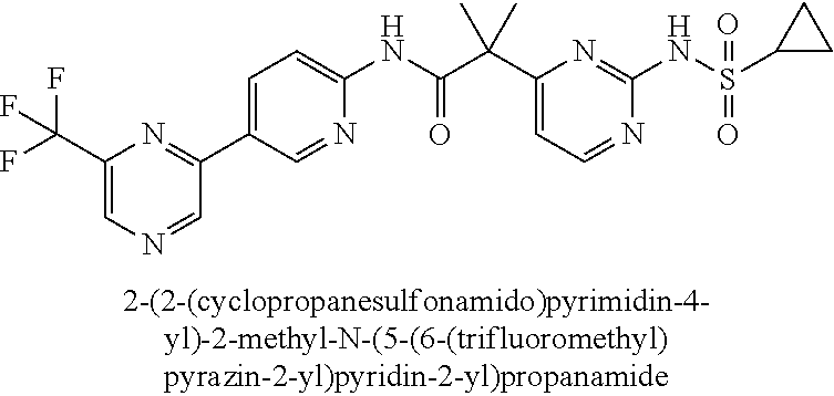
C1(NC(=O)C(C2=CC=NC(NS(=O)(=O)C3CC3)=N2)(C)C)=CC=C(C2=NC(C(F)(F)F)=CN=C2)C=N1
